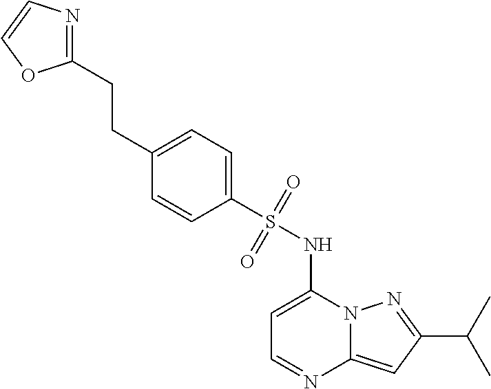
CC(C1=NN2C(=C1)N=CC=C2NS(C1=CC=C(CCC2=NC=CO2)C=C1)(=O)=O)C
